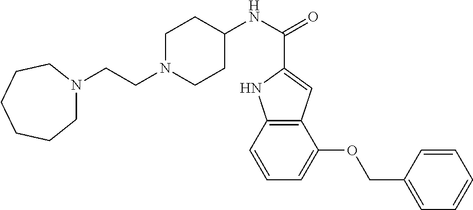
C12=C(C=CC=C1OCC1=CC=CC=C1)NC(C(NC1CCN(CCN3CCCCCC3)CC1)=O)=C2
